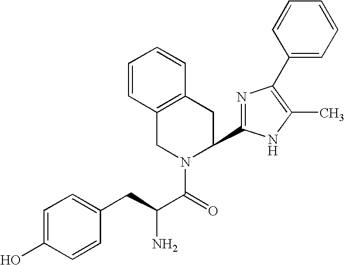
C1=C(O)C=CC(CC(C(=O)N2C(C3=NC(C4=CC=CC=C4)=C(C)N3)CC3=C(C2)C=CC=C3)N)=C1
